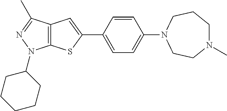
C12=C(C(C)=NN1C1CCCCC1)C=C(C1=CC=C(N3CCN(C)CCC3)C=C1)S2
